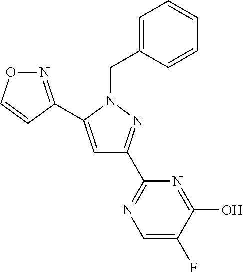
N1=C(C2=CC(C3=NC=C(F)C(O)=N3)=NN2CC2=CC=CC=C2)C=CO1
